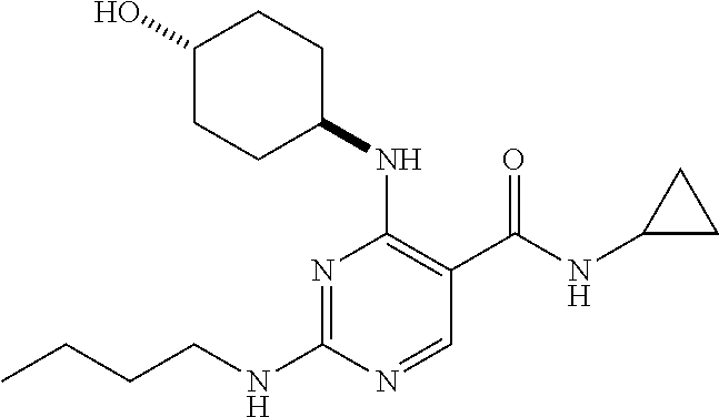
CCCCNC1=NC(NC2CCC(O)CC2)=C(C(NC2CC2)=O)C=N1
